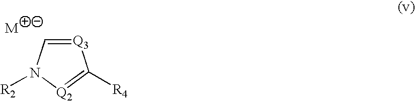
[Q3]1=CN([R2])[Q2]=C1[R4]
